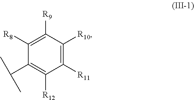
C1(C(C)C)=C([R12])C([R11])=C([R10])C([R9])=C1[R8]
